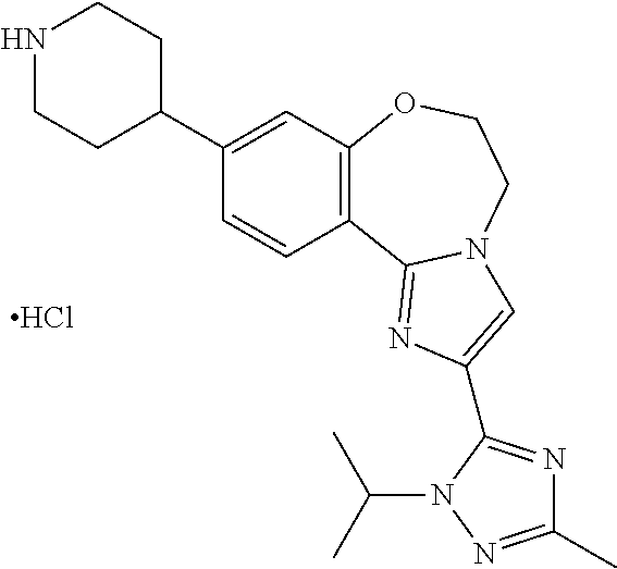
C12=C(C3=NC(C4=NC(C)=NN4C(C)C)=CN3CCO1)C=CC(C1CCNCC1)=C2.Cl
